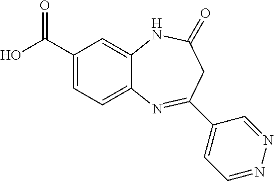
C1(C(O)=O)=CC=C2C(=C1)NC(=O)CC(C1=CC=NN=C1)=N2
